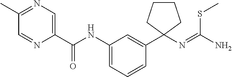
N1=C(C)C=NC(C(NC2=CC=CC(C3(N=C(N)SC)CCCC3)=C2)=O)=C1
